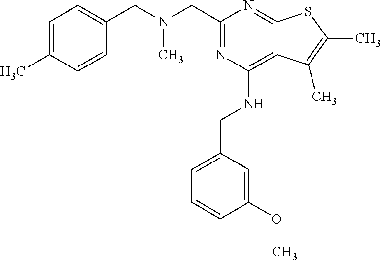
N(CC1=NC(NCC2=CC=CC(OC)=C2)=C2C(=N1)SC(C)=C2C)(CC1=CC=C(C)C=C1)C
